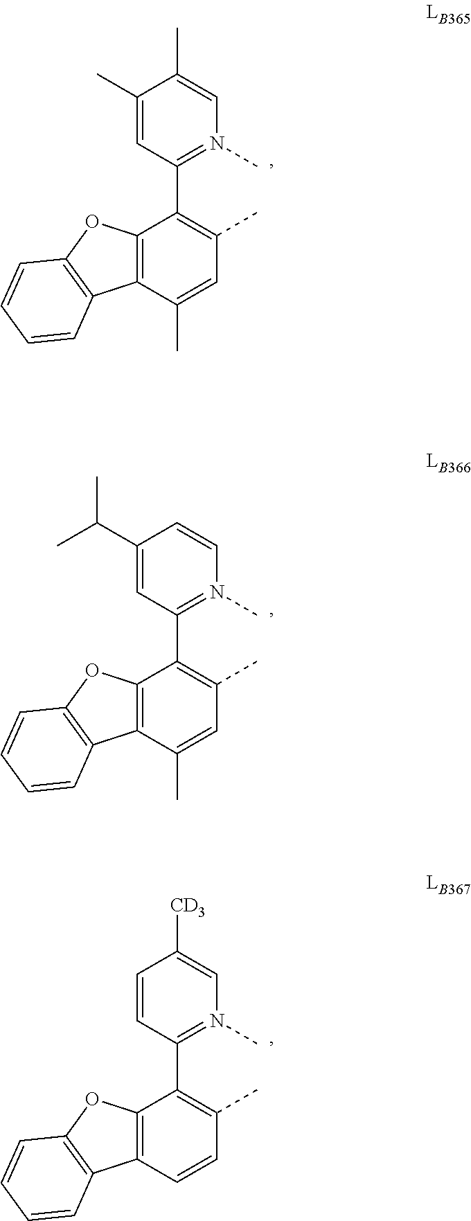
C12=C(C(C)=CC(C)=C1C1=N(C)C=C(C)C(C)=C1)C1=C(O2)C=CC=C1.C12=C(C(C)=CC(C)=C1C1=N(C)C=CC(C(C)C)=C1)C1=C(O2)C=CC=C1.C12=C(C=CC(C)=C1C1=N(C)C=C([CD3])C=C1)C1=C(O2)C=CC=C1
